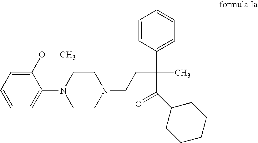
C1=CC=C(N2CCN(CCC(C3=CC=CC=C3)(C(C3CCCCC3)=O)C)CC2)C(OC)=C1
